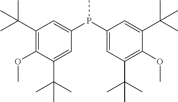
C1(C(C)(C)C)=C(OC)C(C(C)(C)C)=CC(P(C2=CC(C(C)(C)C)=C(OC)C(C(C)(C)C)=C2)C)=C1
